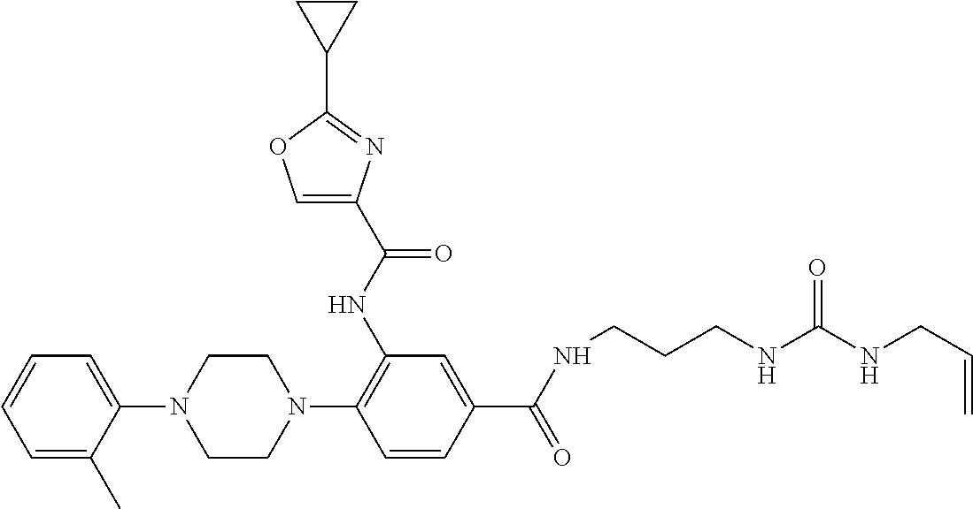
C1=CC=C(C)C(N2CCN(C3=C(NC(C4=COC(C5CC5)=N4)=O)C=C(C(=O)NCCCNC(NCC=C)=O)C=C3)CC2)=C1
